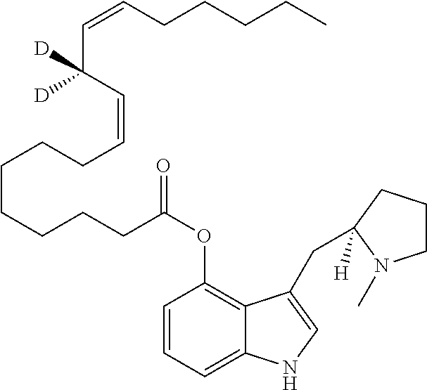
C1=CC=C2C(=C1OC(CCCCCCCC=CC(C=CCCCCC)([D])[D])=O)C(CC1([H])CCCN1C)=CN2
